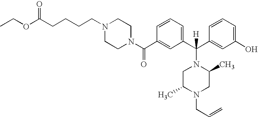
CCOC(CCCCN1CCN(C(C2=CC(C(C3=CC(O)=CC=C3)([H])N3CC(C)N(CC=C)CC3C)=CC=C2)=O)CC1)=O
